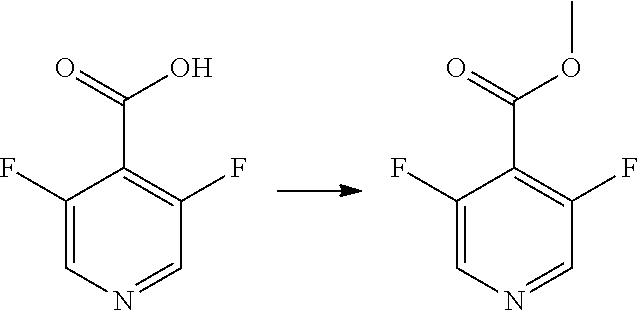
C1(F)=CN=CC(F)=C1C(=O)O.C1(F)=CN=CC(F)=C1C(=O)OC
